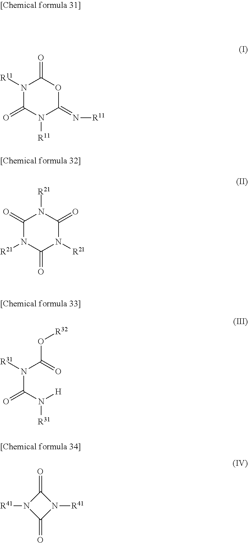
N1([R11])C(=O)N([R11])C(=N[R11])OC1=O.C1(=O)N([R21])C(=O)N([R21])C(=O)N1[R21].[R32]OC(N(C(=O)N([H])[R31])[R31])=O.C1(=O)N([R41])C(=O)N1[R41]
